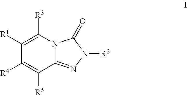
C12=NN([R2])C(=O)N1C([R3])=C([R1])C([R4])=C2[R5]
